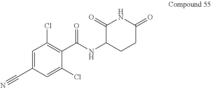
C1=C(C#N)C=C(Cl)C(C(NC2CCC(=O)NC2=O)=O)=C1Cl
